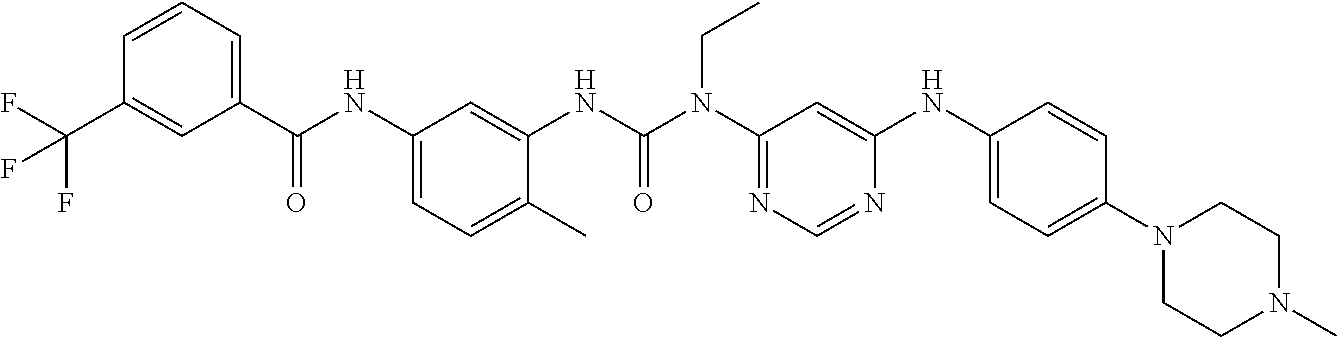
C1(C(NC2=CC=C(C)C(NC(N(C3=NC=NC(NC4=CC=C(N5CCN(C)CC5)C=C4)=C3)CC)=O)=C2)=O)=CC=CC(C(F)(F)F)=C1
